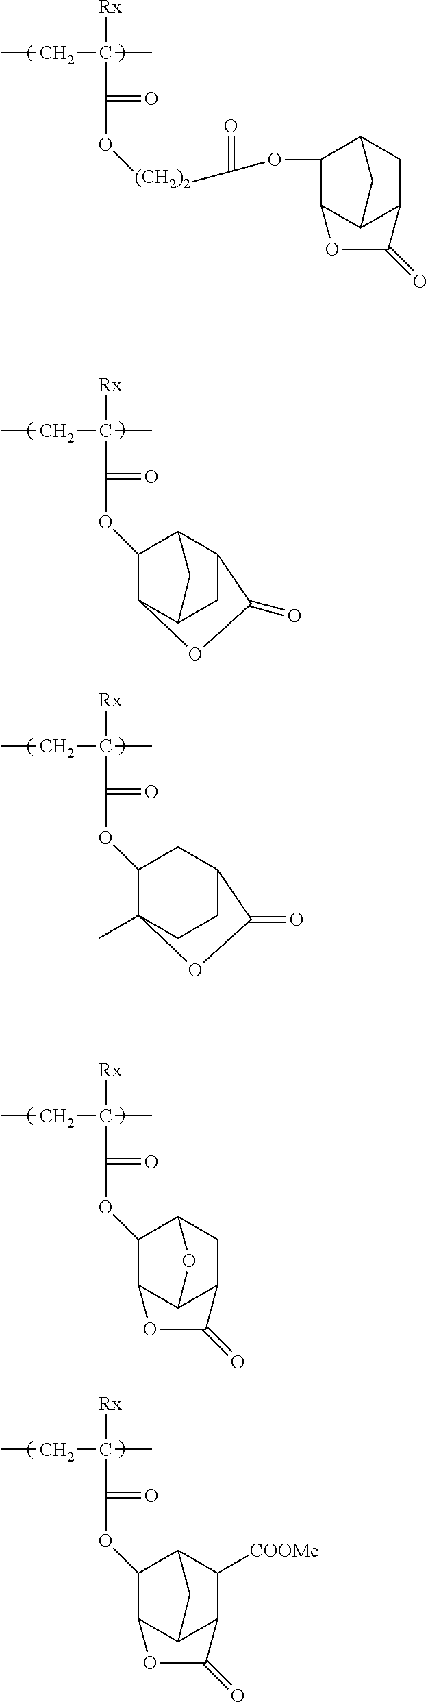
CCC(C)([Rx])C(OC1C2C3C(CC1O3)C(=O)O2)=O.CCC(C)([Rx])C(OC1C2C3C(C([COOMe])C1C3)C(=O)O2)=O.CCC(C)([Rx])C(O[(CH2)2]C(=O)OC1C2C3C(CC1C3)C(=O)O2)=O.CCC(C)([Rx])C(OC1C2C3CC(C1C3)C(=O)O2)=O.CCC(C)([Rx])C(OC1C2(C)CCC(C1)C(=O)O2)=O
